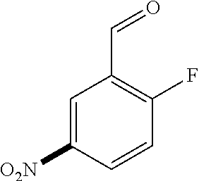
C1=C([O2N])C=CC(F)=C1C=O
